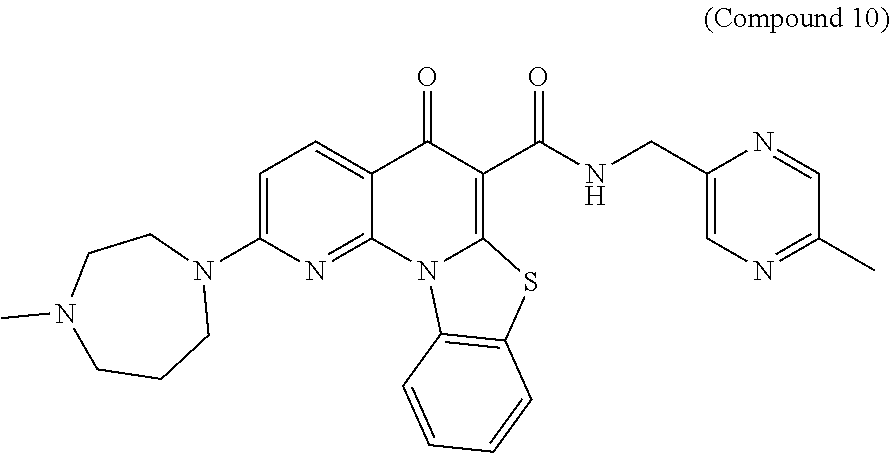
C1=C(N2CCN(C)CCC2)N=C2C(=C1)C(=O)C(C(NCC1=CN=C(C)C=N1)=O)=C1N2C2=C(S1)C=CC=C2
